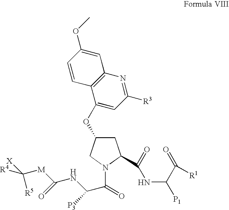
C1=CC(OC)=CC2=C1C(OC1CC(C(=O)NC(C(=O)[R1])[P1])N(C(=O)C(NC([M]C([R5])([X])[R4])=O)[P3])C1)=CC([R3])=N2
